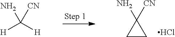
C1CC1(N)[CN].Cl.[H]C([H])(N)[CN]
